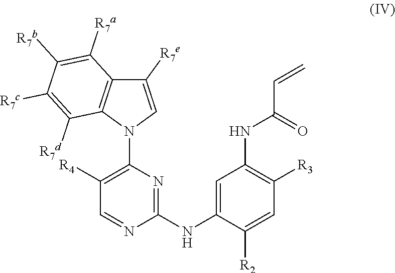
C1([R7e])=CN(C2=C([R4])C=NC(NC3=CC(NC(C=C)=O)=C([R3])C=C3[R2])=N2)C2=C1C([R7a])=C([R7b])C([R7c])=C2[R7d]
